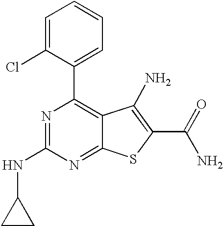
C1=C(Cl)C(C2=C3C(=NC(NC4CC4)=N2)SC(C(N)=O)=C3N)=CC=C1
